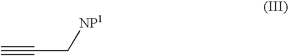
C(C[NP1])#C
